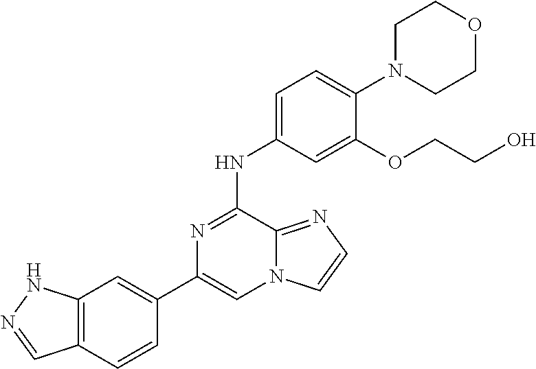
C1(C2=CC3=C(C=C2)C=NN3)=CN2C(=NC=C2)C(NC2=CC=C(N3CCOCC3)C(OCCO)=C2)=N1
